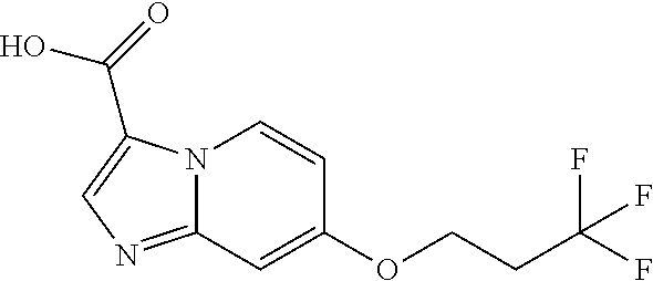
C(O)(=O)C1=CN=C2N1C=CC(OCCC(F)(F)F)=C2
